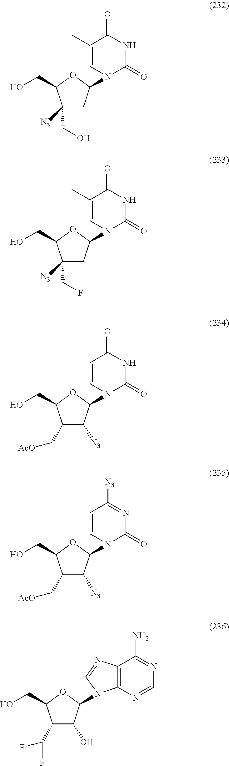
C1(CO)([N3])CC(N2C(=O)NC(=O)C(C)=C2)OC1CO.C1(CF)([N3])CC(N2C(=O)NC(=O)C(C)=C2)OC1CO.C1(C[AcO])C([N3])C(N2C(=O)NC(=O)C=C2)OC1CO.C1(C[AcO])C([N3])C(N2C(=O)N=C([N3])C=C2)OC1CO.C1(C(F)F)C(O)C(N2C3=C(N=C2)C(N)=NC=N3)OC1CO
